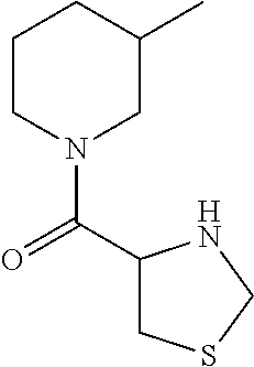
N1(C(=O)C2CSCN2)CC(C)CCC1
